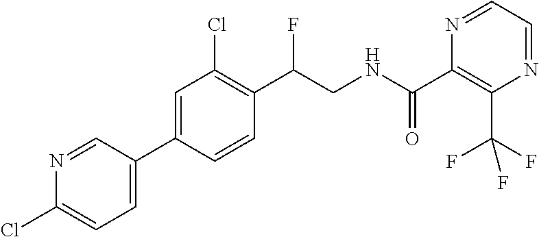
C(C1=C(Cl)C=C(C2=CC=C(Cl)N=C2)C=C1)(F)CNC(C1=C(C(F)(F)F)N=CC=N1)=O
